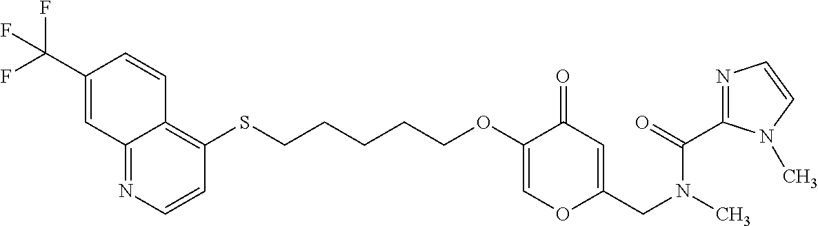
C12=NC=CC(SCCCCCOC3=COC(CN(C)C(=O)C4=NC=CN4C)=CC3=O)=C1C=CC(C(F)(F)F)=C2
